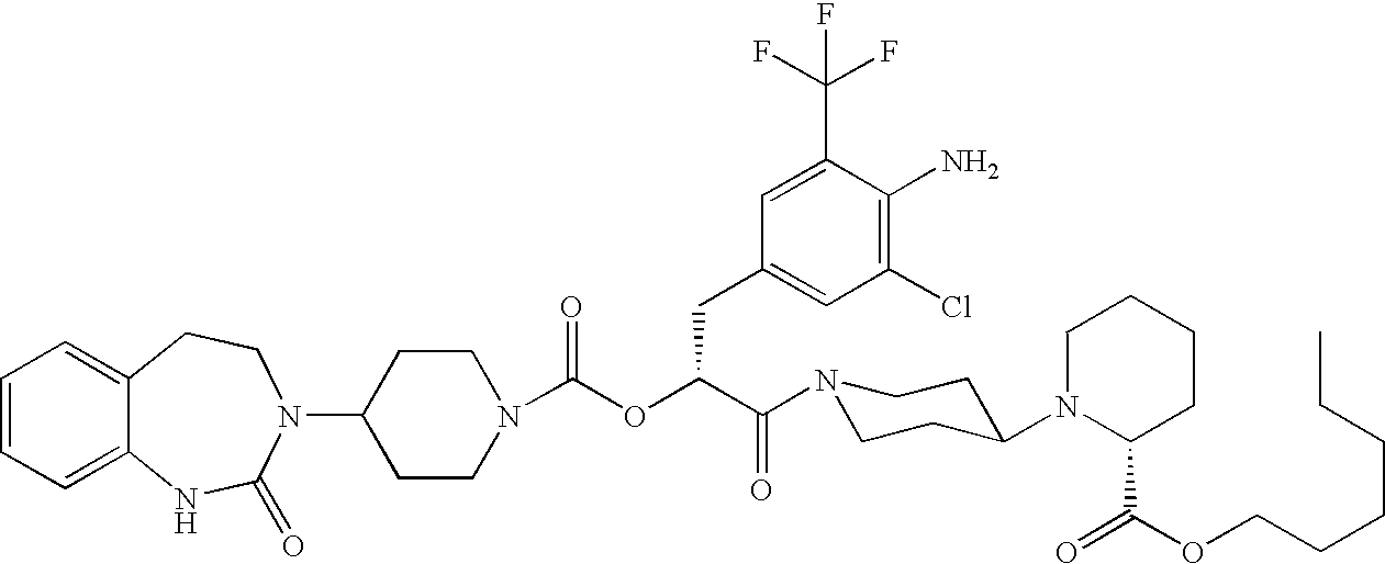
C1=CC=C2C(=C1)CCN(C1CCN(C(OC(C(N3CCC(N4C(C(=O)OCCCCCC)CCCC4)CC3)=O)CC3=CC(Cl)=C(N)C(C(F)(F)F)=C3)=O)CC1)C(=O)N2
